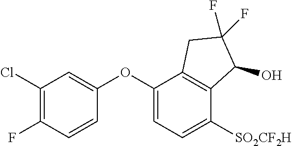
C1(OC2=CC=C([SO2CF2H])C3=C2CC(F)(F)C3O)=CC(Cl)=C(F)C=C1
